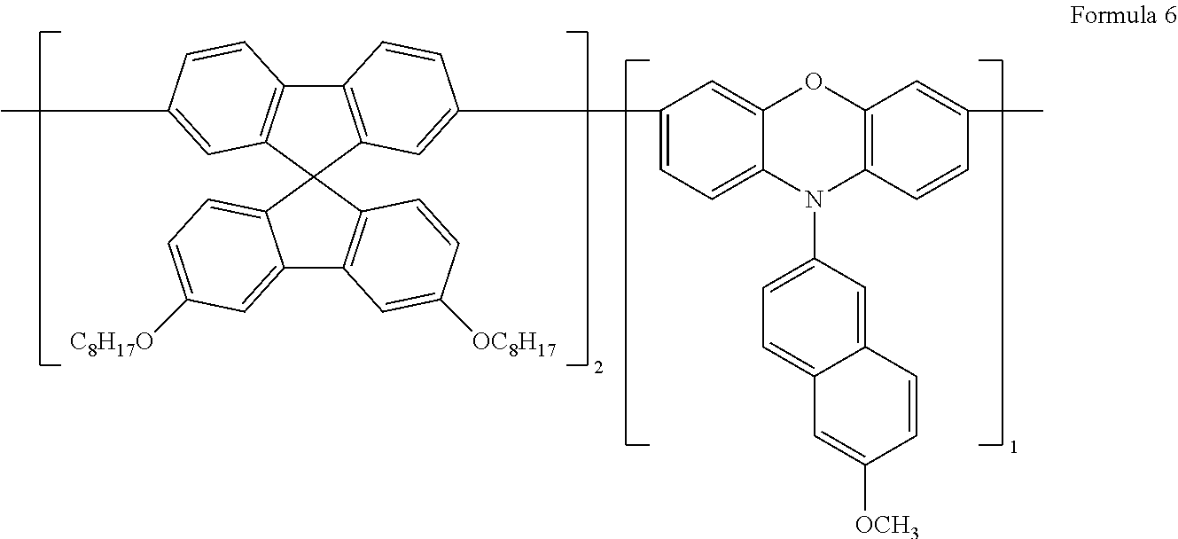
C12=C(C=C(C3=CC=C4C(=C3)OC3=C(N4C4=CC=C5C=C([OCH3])C=CC5=C4)C=CC(C)=C3)C=C1)C1(C3=C2C=CC(C)=C3)C2=CC=C([C8H17O])C=C2C2=C1C=CC([OC8H17])=C2
